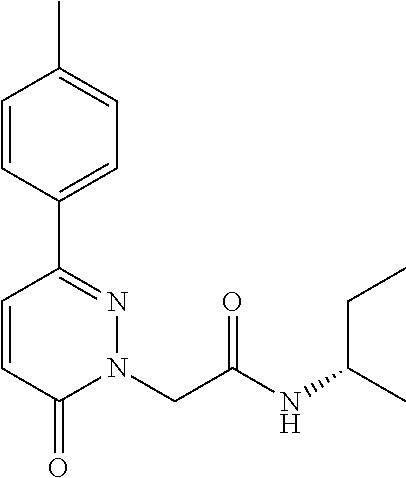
C1=CC(C2=NN(CC(NC(CC)C)=O)C(=O)C=C2)=CC=C1C
